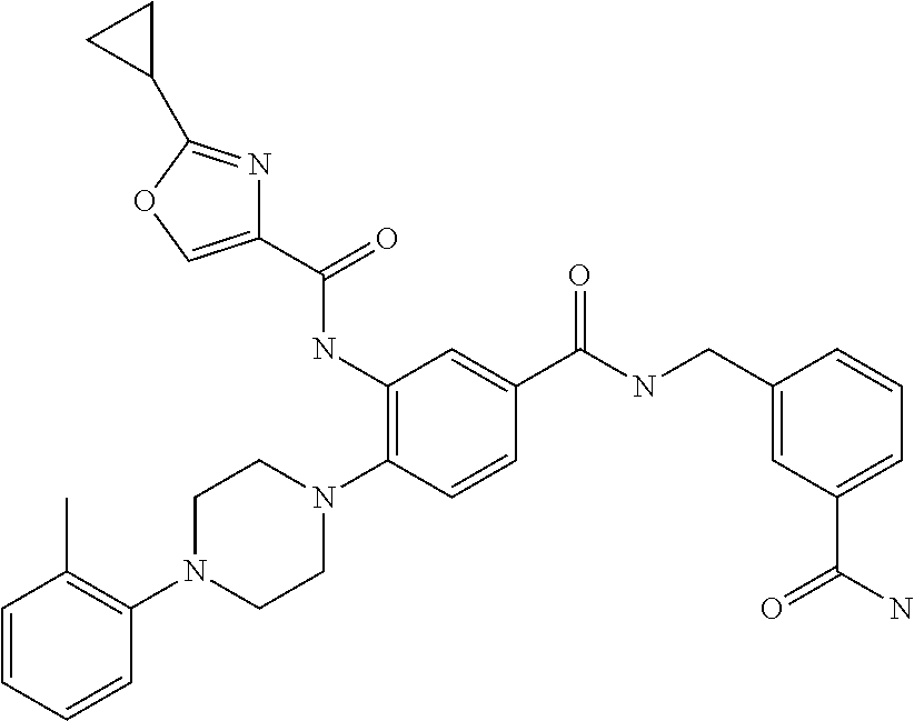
C1(NC(C2=COC(C3CC3)=N2)=O)=C(N2CCN(C3=C(C)C=CC=C3)CC2)C=CC(C(NCC2=CC(C(N)=O)=CC=C2)=O)=C1
